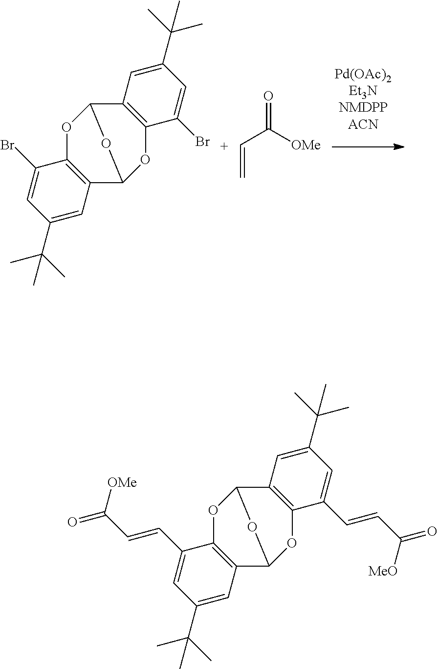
O1C2=C(C3OC4=C(C1O3)C=C(C(C)(C)C)C=C4Br)C=C(C(C)(C)C)C=C2Br.O=C([OMe])C=C.O1C2=C(C3OC4=C(C1O3)C=C(C(C)(C)C)C=C4C=CC(=O)[MeO])C=C(C(C)(C)C)C=C2C=CC(=O)[OMe]
